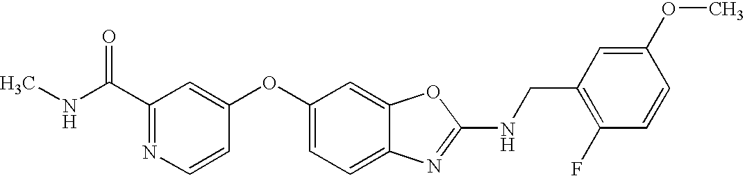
C1(C(NC)=O)=NC=CC(OC2=CC=C3C(=C2)OC(NCC2=C(F)C=CC(OC)=C2)=N3)=C1
